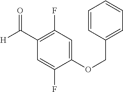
C1(OCC2=CC=CC=C2)=CC(F)=C(C([H])=O)C=C1F
